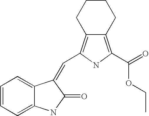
C1=CC=C2C(=C1)C(=CC1=C3CCCCC3=C(C(=O)OCC)N1)C(=O)N2
